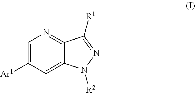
C1=C([Ar1])C=C2C(=N1)C([R1])=NN2[R2]
